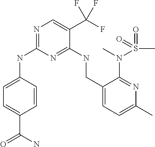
C1=C(NC2=NC=C(C(F)(F)F)C(NCC3=CC=C(C)N=C3N(C)S(=O)(C)=O)=N2)C=CC(C(N)=O)=C1
